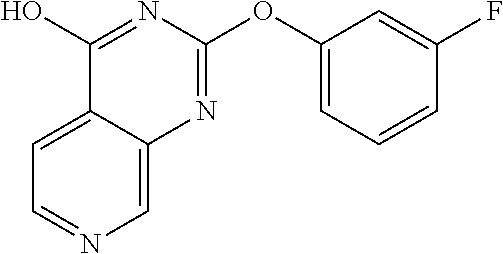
C1=C2C(=CN=C1)N=C(OC1=CC=CC(F)=C1)N=C2O
